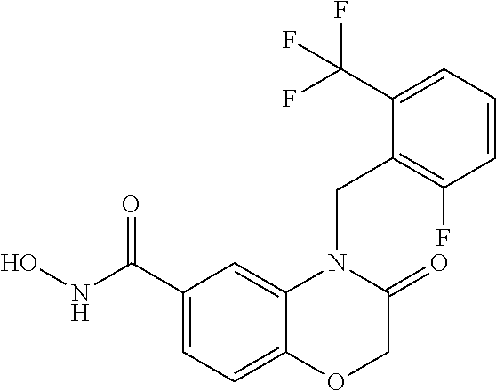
C1(C(NO)=O)=CC=C2C(=C1)N(CC1=C(F)C=CC=C1C(F)(F)F)C(=O)CO2
